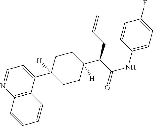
C12=C(C(C3([H])CCC(C(C(NC4=CC=C(F)C=C4)=O)CC=C)([H])CC3)=CC=N1)C=CC=C2
